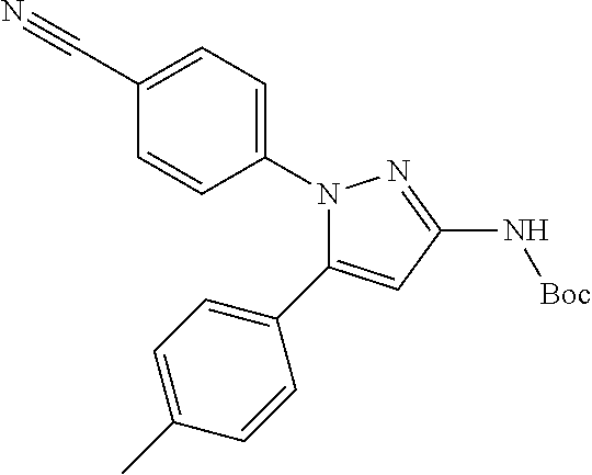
N1(C2=CC=C(C#N)C=C2)C(C2=CC=C(C)C=C2)=CC(N[Boc])=N1
